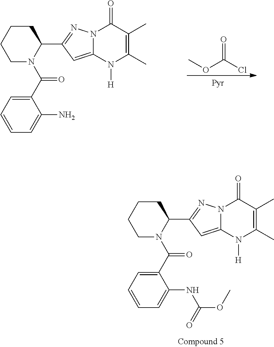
C1CN(C(C2=CC=CC=C2N)=O)C(C2=NN3C(=C2)N([H])C(C)=C(C)C3=O)CC1.O(C(Cl)=O)C.C1CN(C(C2=CC=CC=C2NC(OC)=O)=O)C(C2=NN3C(=C2)N([H])C(C)=C(C)C3=O)CC1
